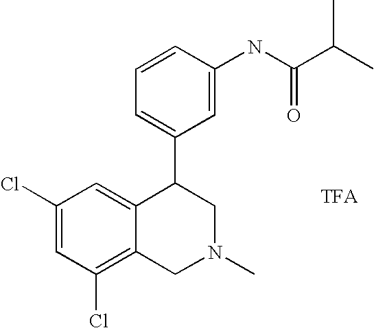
C1(Cl)=C2C(=CC(Cl)=C1)C(C1=CC=CC(NC(C(C)C)=O)=C1)CN(C)C2
